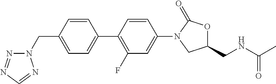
C1=C(CN2N=NC=N2)C=CC(C2=C(F)C=C(N3CC(CNC(C)=O)OC3=O)C=C2)=C1
